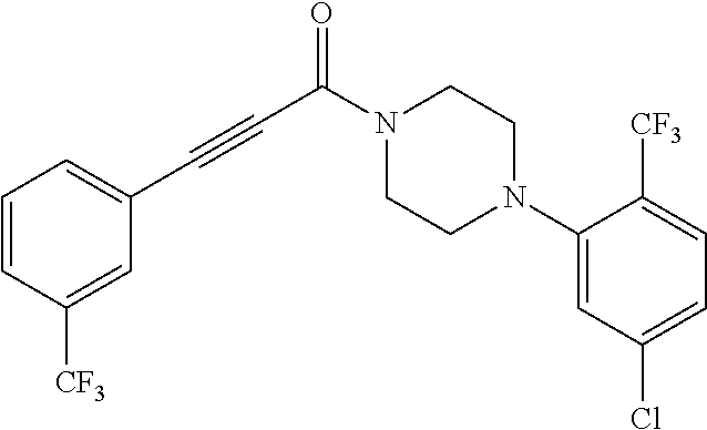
N1(C(C#CC2=CC=CC([CF3])=C2)=O)CCN(C2=CC(Cl)=CC=C2[CF3])CC1
